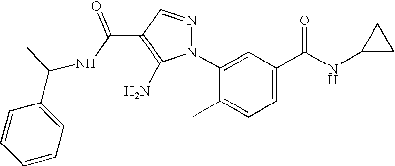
C(C1=C(N)N(C2=CC(C(NC3CC3)=O)=CC=C2C)N=C1)(=O)NC(C1=CC=CC=C1)C
